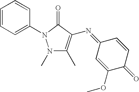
C1=CC=C(N2N(C)C(C)=C(N=C3C=C(OC)C(=O)C=C3)C2=O)C=C1
